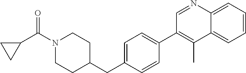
C1=C(CC2CCN(C(C3CC3)=O)CC2)C=CC(C2=C(C)C3=CC=CC=C3N=C2)=C1
